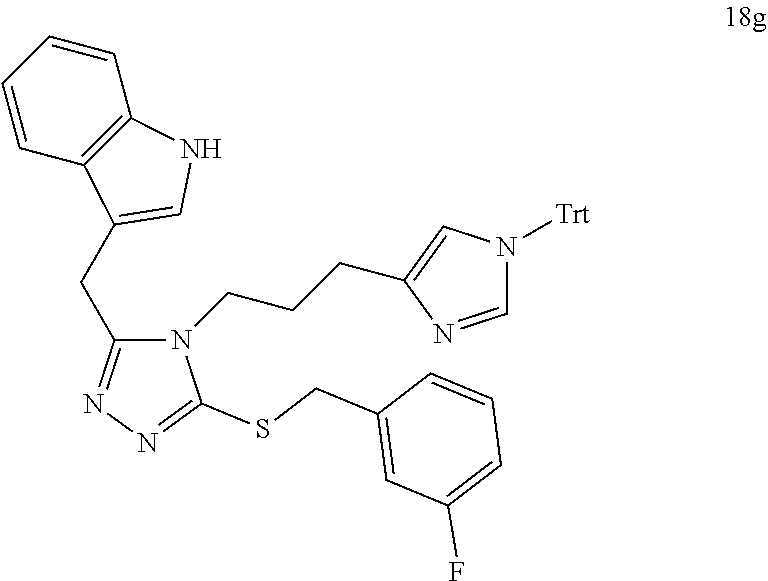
C1(CC2=CNC3=C2C=CC=C3)=NN=C(SCC2=CC(F)=CC=C2)N1CCCC1=CN([Trt])C=N1
